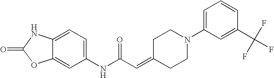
C12=CC(NC(C=C3CCN(C4=CC=CC(C(F)(F)F)=C4)CC3)=O)=CC=C1NC(=O)O2
